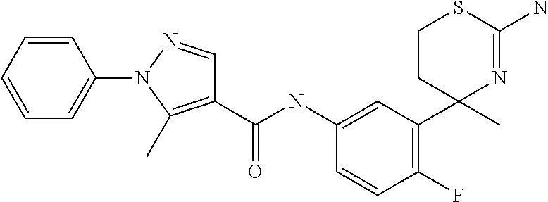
C1(NC(=O)C2=C(C)N(C3=CC=CC=C3)N=C2)=CC(C2(C)N=C(N)SCC2)=C(F)C=C1
